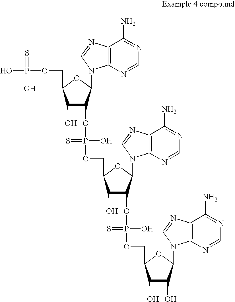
C1(O)C(OP(O)(OCC2C(O)C(OP(O)(OCC3C(O)C(O)C(N4C5=C(C(N)=NC=N5)N=C4)O3)=S)C(N3C4=C(C(N)=NC=N4)N=C3)O2)=S)C(N2C3=C(C(N)=NC=N3)N=C2)OC1COP(O)(=S)O
